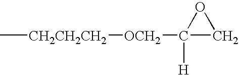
C[CH2CH2CH2][OCH2]C1([H])OC1
